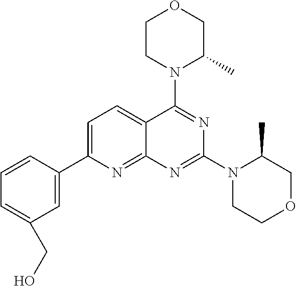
C1=C(C2=CC(CO)=CC=C2)N=C2C(=C1)C(N1C(C)COCC1)=NC(N1CCOCC1C)=N2
